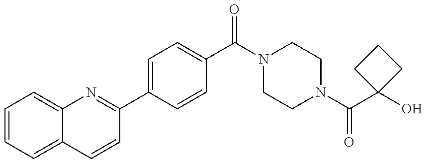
C1=CC=C2C(=C1)N=C(C1=CC=C(C(N3CCN(C(C4(O)CCC4)=O)CC3)=O)C=C1)C=C2
